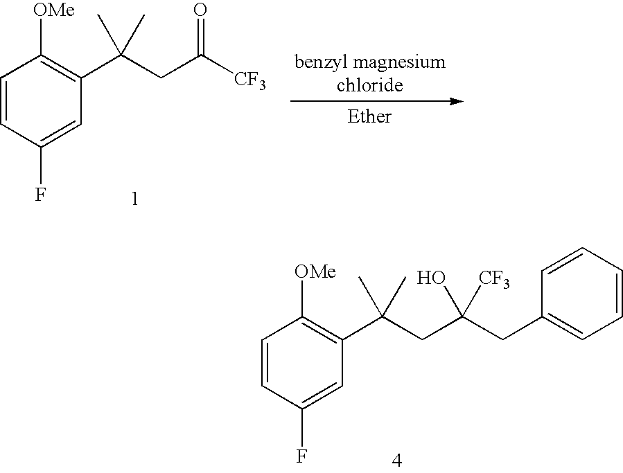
C1=CC(F)=CC(C(CC([CF3])=O)(C)C)=C1[OMe].C1=CC(F)=CC(C(CC(CC2=CC=CC=C2)([CF3])O)(C)C)=C1[OMe]
